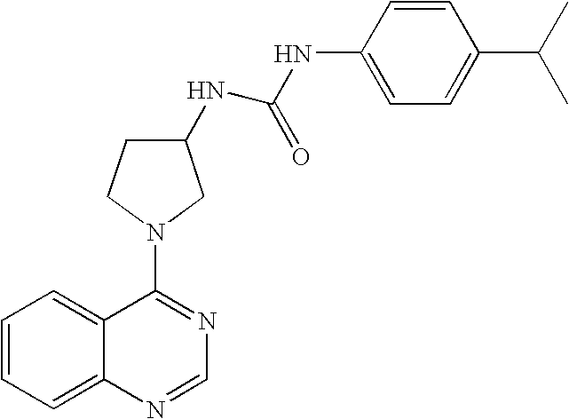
C12=CC=CC=C1N=CN=C2N1CCC(NC(=O)NC2=CC=C(C(C)C)C=C2)C1
